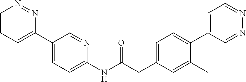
C1=CC=C(C2=CC=C(NC(CC3=CC=C(C4=CC=NN=C4)C(C)=C3)=O)N=C2)N=N1
